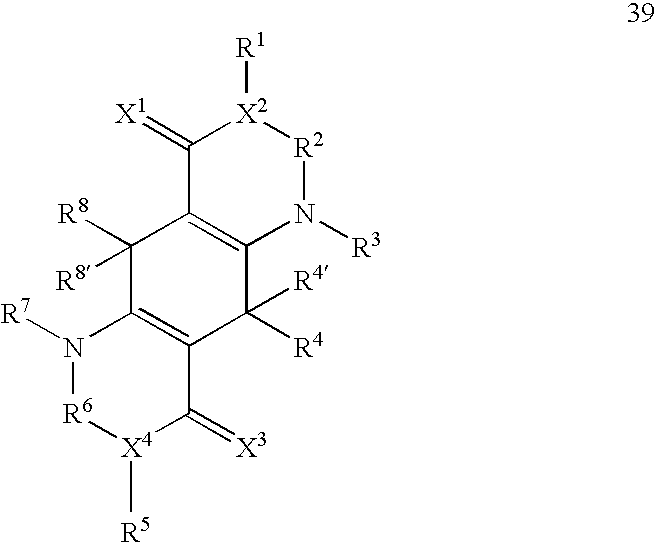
N1([R7])[R6][X4]([R5])C(=[X3])C2=C1C([R8])([R8])C1=C(C2([R4])[R4])N([R3])[R2][X2]([R1])C1=[X1]
